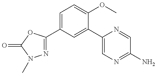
N1=C(C2=CC=C(OC)C(C3=CN=C(N)C=N3)=C2)OC(=O)N1C
